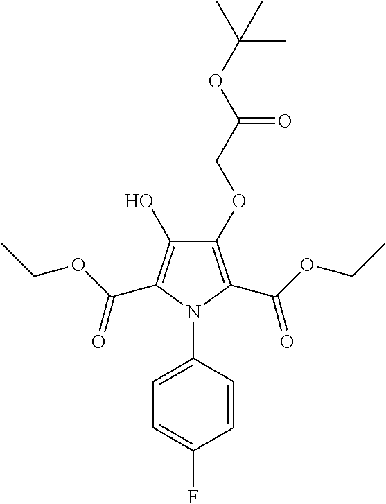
C1(OCC(OC(C)(C)C)=O)=C(C(OCC)=O)N(C2=CC=C(F)C=C2)C(C(OCC)=O)=C1O
